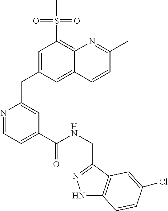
C12=C(S(C)(=O)=O)C=C(CC3=CC(C(NCC4=NNC5=C4C=C(Cl)C=C5)=O)=CC=N3)C=C1C=CC(C)=N2
